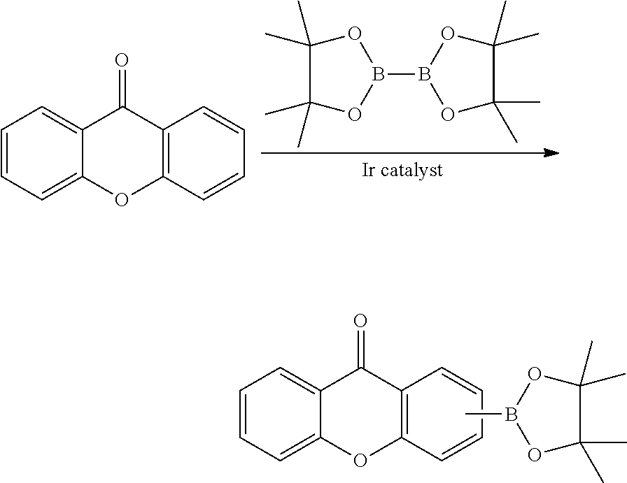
C1=CC=C2C(=C1)C(=O)C1=C(O2)C=CC=C1.CB1OC(C)(C)C(C)(C)O1.C1=CC=C2C(=C1)C(=O)C1=C(O2)C=CC=C1.B1(B2OC(C)(C)C(C)(C)O2)OC(C)(C)C(C)(C)O1
